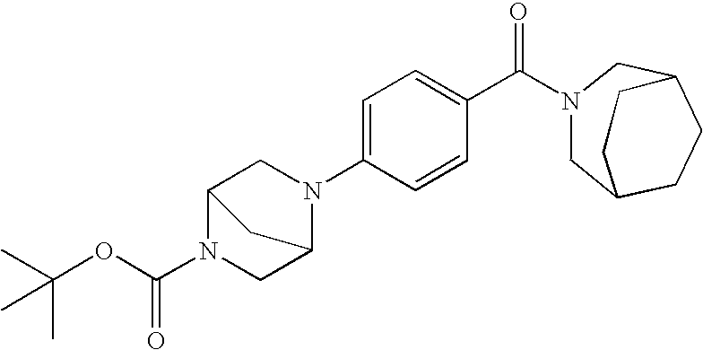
C1=C(N2CC3N(C(OC(C)(C)C)=O)CC2C3)C=CC(C(N2CC3CCC(C2)CC3)=O)=C1
